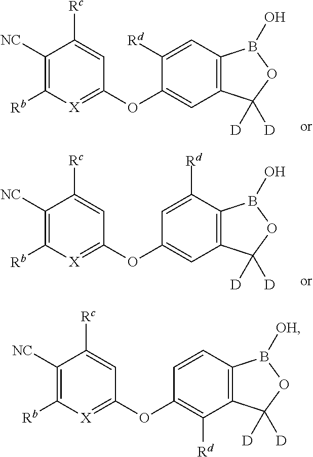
C1([NC])=C([Rb])[X]=C(OC2=CC3=C(C=C2[Rd])B(O)OC3([D])[D])C=C1[Rc].C1([NC])=C([Rb])[X]=C(OC2=CC3=C(C([Rd])=C2)B(O)OC3([D])[D])C=C1[Rc].C1([NC])=C([Rb])[X]=C(OC2=C([Rd])C3=C(C=C2)B([OH])OC3([D])[D])C=C1[Rc]
